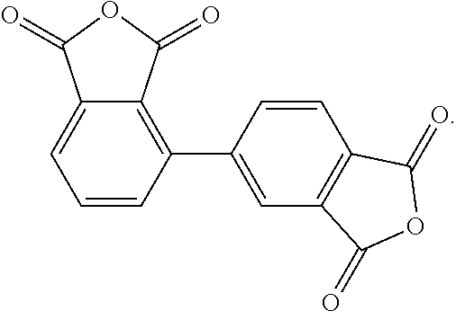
C1=CC(C2=CC3=C(C=C2)C(=O)OC3=O)=C2C(=C1)C(=O)OC2=O
